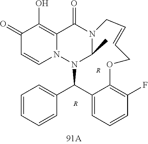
C1(=O)C=CN2C(=C1O)C(=O)N1C(C)N2C(C2=CC=CC=C2)C2=CC=CC(F)=C2OCC=CC1.[R].[R]
